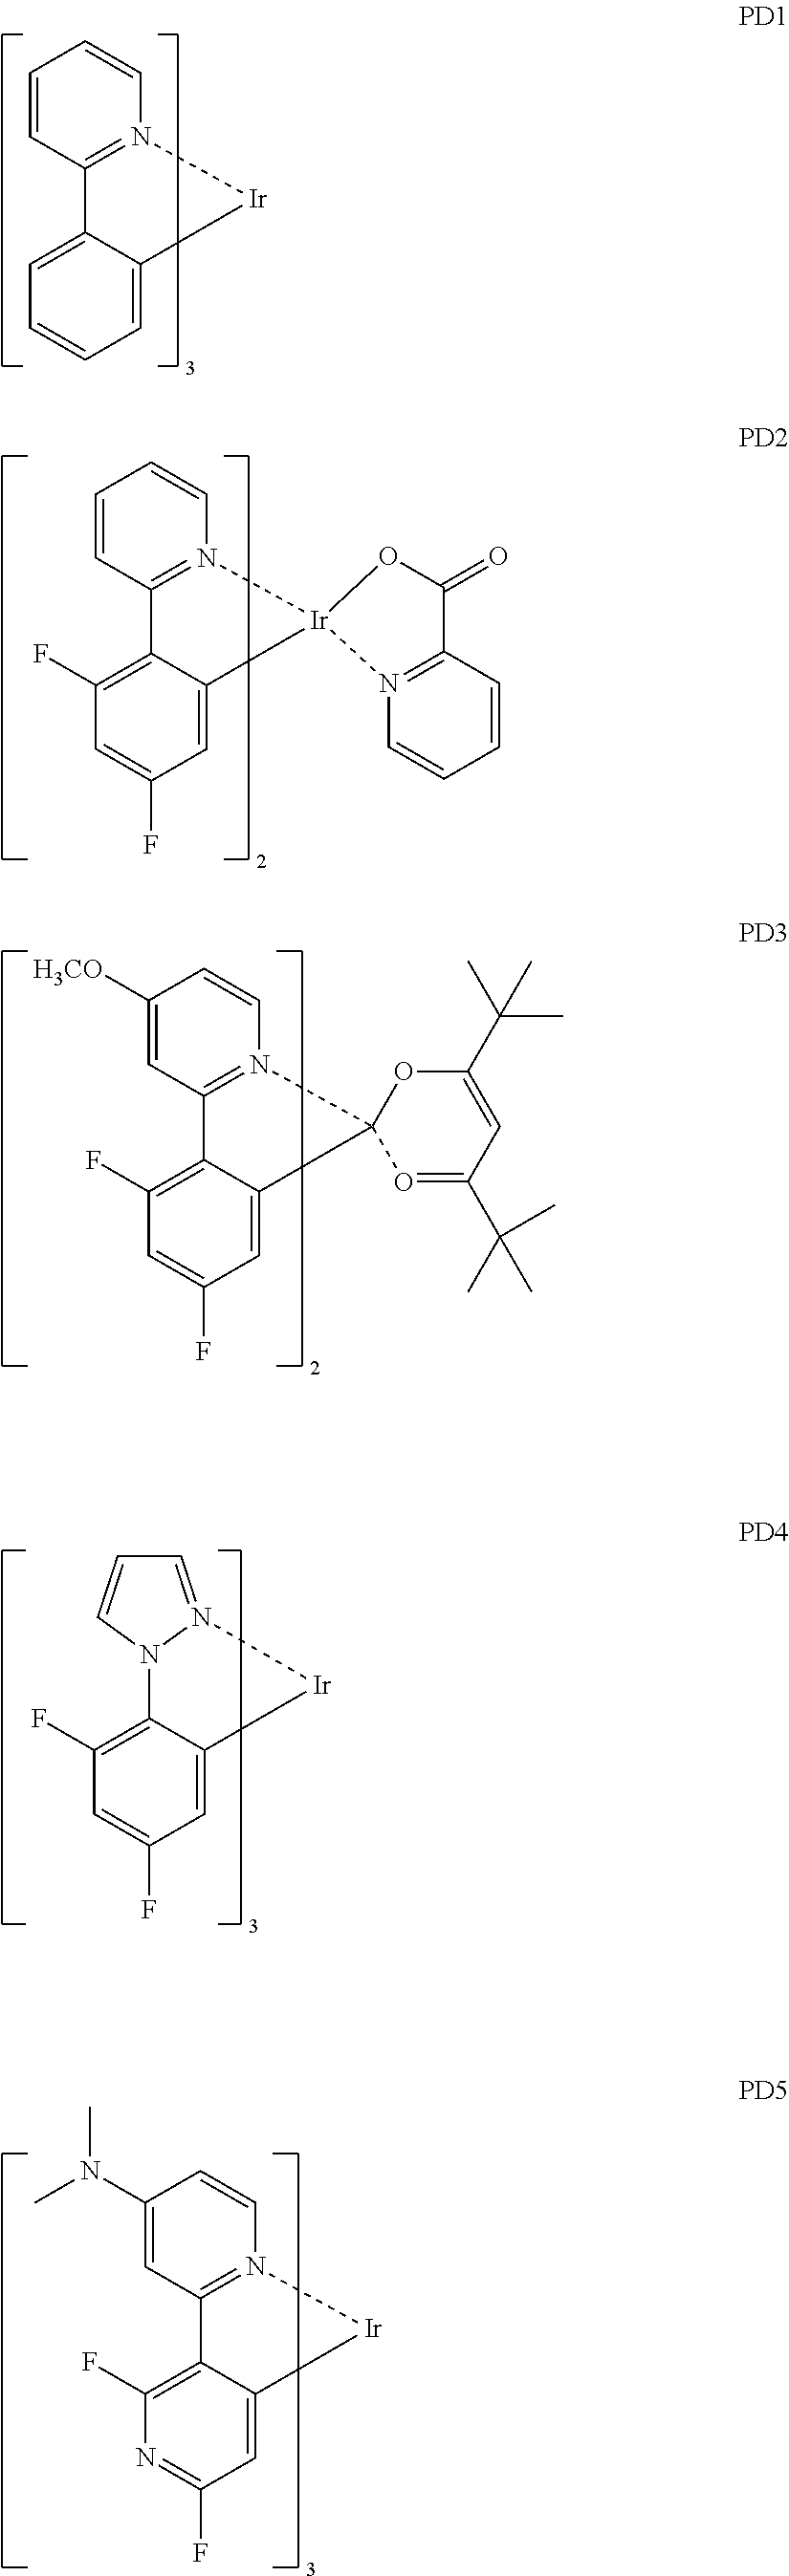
C1=CC2=N(C=C1)[Ir]C1=CC=CC=C21.C1=CC2=N(C=C1)[Ir]1(C3=CC(F)=CC(F)=C23)N2=C(C=CC=C2)C(=O)O1.C1([H3CO])=CC2=N(C=C1)C1(C3=CC(F)=CC(F)=C23)O=C(C(C)(C)C)C=C(C(C)(C)C)O1.C1(N(C)C)=CC2=N(C=C1)[Ir]C1=CC(F)=NC(F)=C21.C12=C(F)C=C(F)C=C1[Ir]N1=CC=CN21
